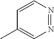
C1=CN=NC=C1C
